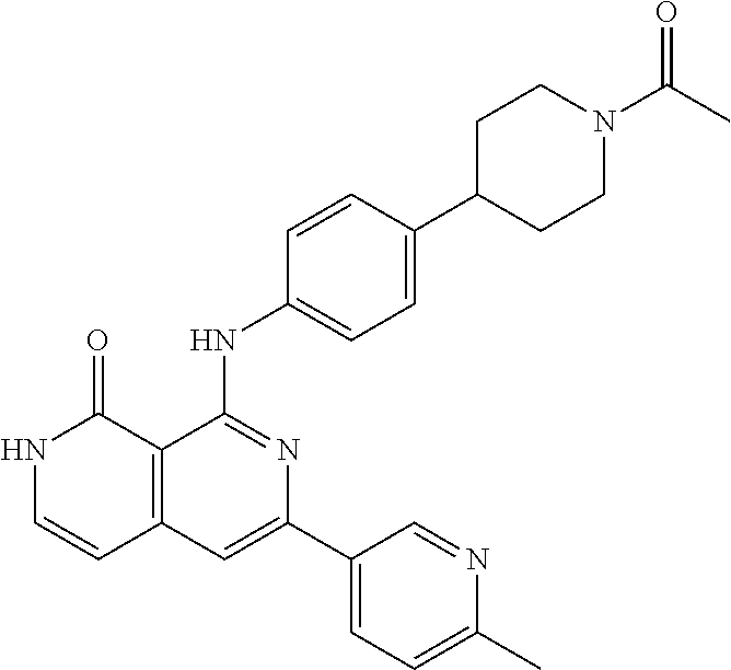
C1=CC(NC2=NC(C3=CC=C(C)N=C3)=CC3=C2C(=O)NC=C3)=CC=C1C1CCN(C(C)=O)CC1
